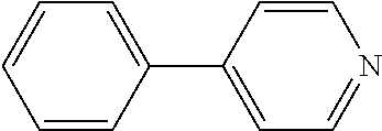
C1=CC(C2=CC=NC=C2)=CC=C1
